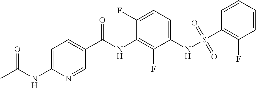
S(NC1=CC=C(F)C(NC(C2=CC=C(NC(C)=O)N=C2)=O)=C1F)(=O)(=O)C1=C(F)C=CC=C1
